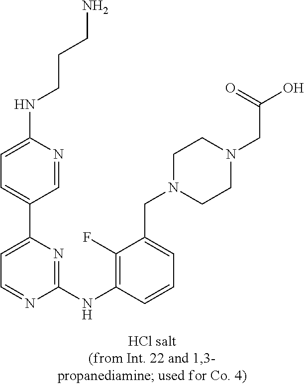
C1=NC(NCCCN)=CC=C1C1=CC=NC(NC2=C(F)C(CN3CCN(CC(=O)O)CC3)=CC=C2)=N1
